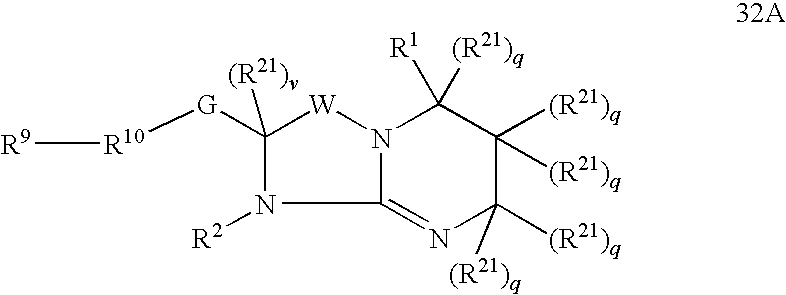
C12=NC([(R21)q])([(R21)q])C([(R21)q])([(R21)q])C([R1])([(R21)q])N1[W]C([G][R10][R9])([(R21)v])N2[R2]
